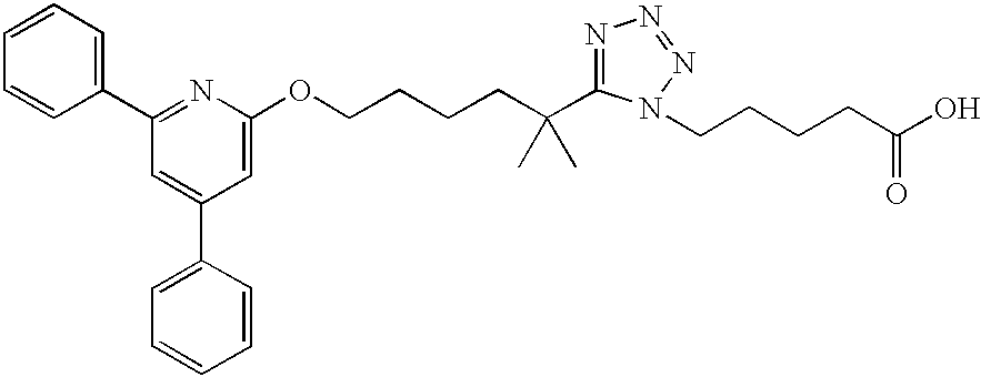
C1=CC=CC(C2=NC(OCCCCC(C)(C)C3=NN=NN3CCCCC(O)=O)=CC(C3=CC=CC=C3)=C2)=C1
